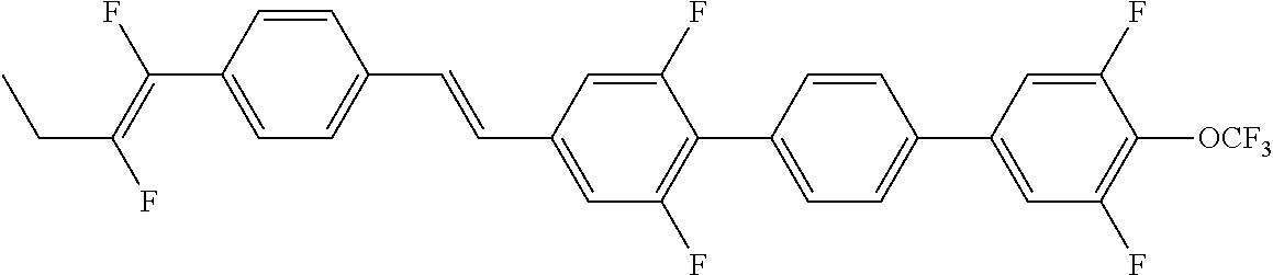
C(C1=CC(F)=C(C2=CC=C(C3=CC(F)=C([OCF3])C(F)=C3)C=C2)C(F)=C1)=CC1=CC=C(C(=C(F)CC)F)C=C1
